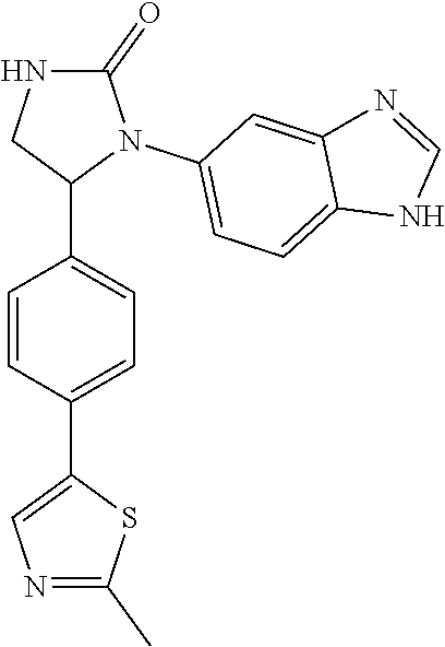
C1(=O)NCC(C2=CC=C(C3=CN=C(C)S3)C=C2)N1C1=CC=C2C(=C1)N=CN2
